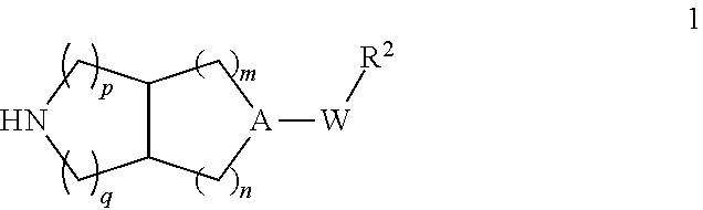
C12C(C[A]([W][R2])C1)CNC2
